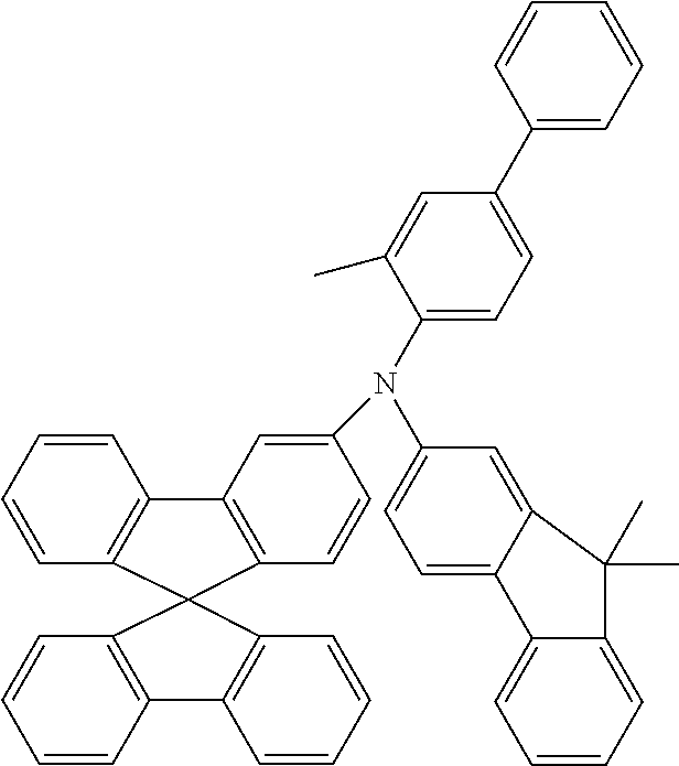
C1=CC2=C(C=C1)C1(C3=C2C=CC=C3)C2=C(C=CC=C2)C2=C1C=CC(N(C1=CC=C3C(=C1)C(C)(C)C1=CC=CC=C31)C1=CC=C(C3=CC=CC=C3)C=C1C)=C2
